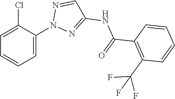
C(F)(C1=C(C(=O)NC2=NN(C3=CC=CC=C3Cl)N=C2)C=CC=C1)(F)F
